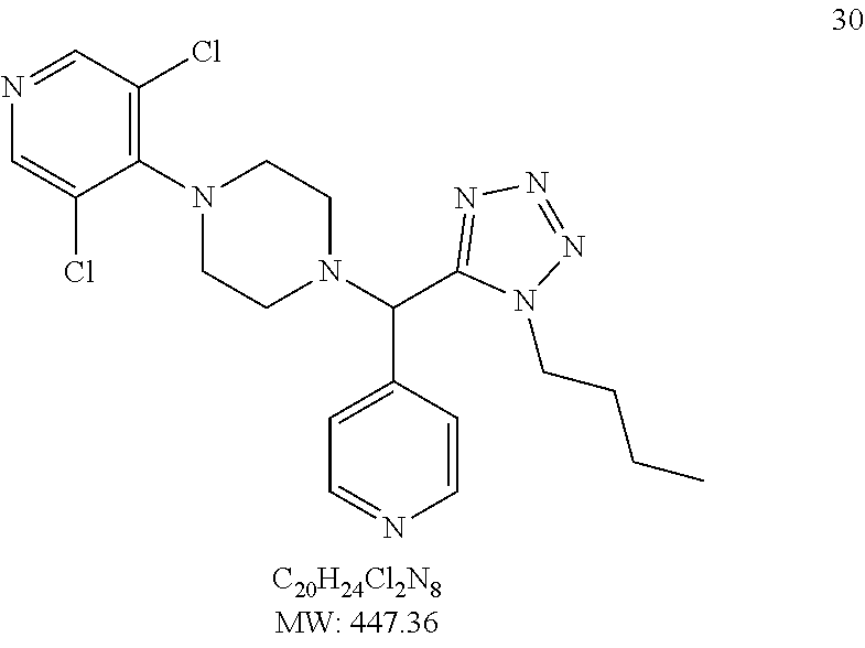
C1=C(Cl)C(N2CCN(C(C3=NN=NN3CCCC)C3=CC=NC=C3)CC2)=C(Cl)C=N1
